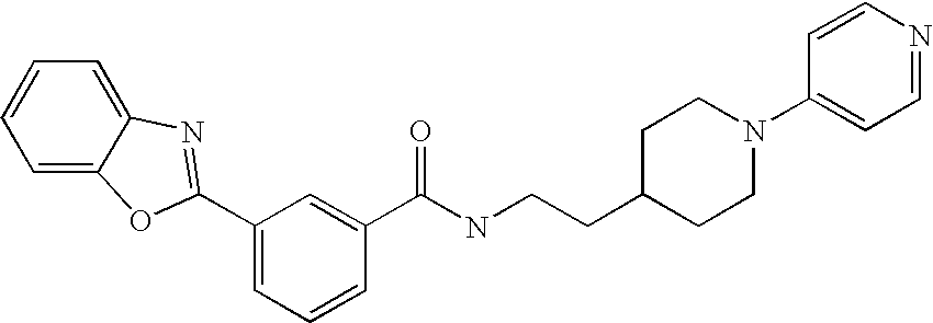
C1=C2C(=CC=C1)N=C(C1=CC=CC(C(NCCC3CCN(C4=CC=NC=C4)CC3)=O)=C1)O2
